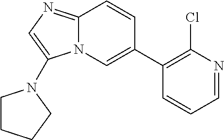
C12=NC=C(N3CCCC3)N1C=C(C1=C(Cl)N=CC=C1)C=C2
